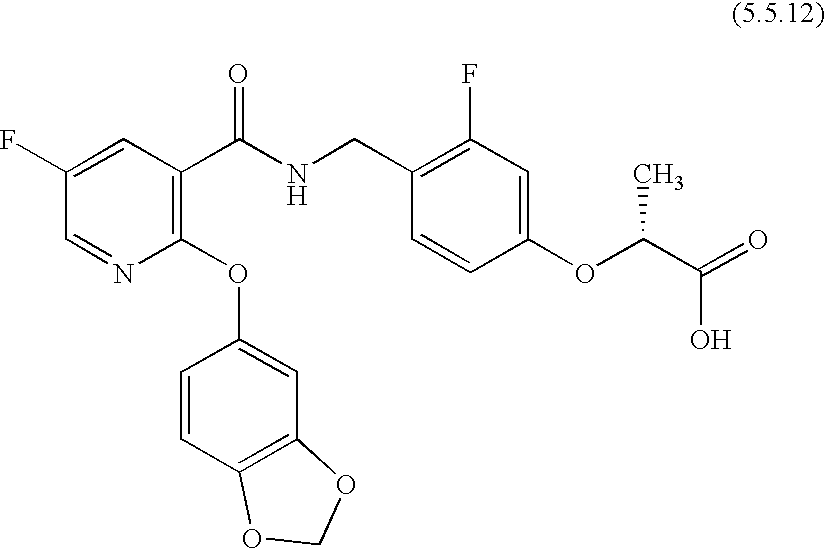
C1(F)=CC(C(NCC2=C(F)C=C(OC(C(=O)O)C)C=C2)=O)=C(OC2=CC3=C(C=C2)OCO3)N=C1
